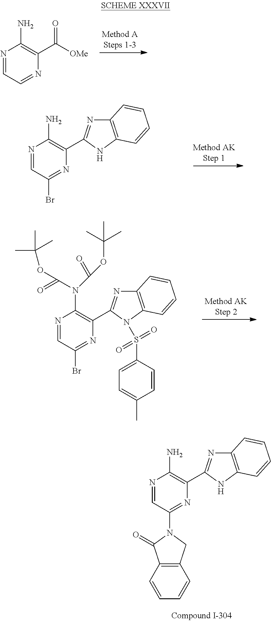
N1=CC=NC(C([OMe])=O)=C1N.N1=CC(Br)=NC(C2=NC3=C(N2)C=CC=C3)=C1N.N1=CC(Br)=NC(C2=NC3=C(N2S(=O)(=O)C2=CC=C(C)C=C2)C=CC=C3)=C1N(C(OC(C)(C)C)=O)C(OC(C)(C)C)=O.N1=CC(N2CC3=C(C2=O)C=CC=C3)=NC(C2=NC3=C(N2)C=CC=C3)=C1N
